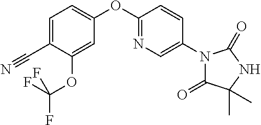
C1=C(C#N)C(OC(F)(F)F)=CC(OC2=NC=C(N3C(=O)C(C)(C)NC3=O)C=C2)=C1
